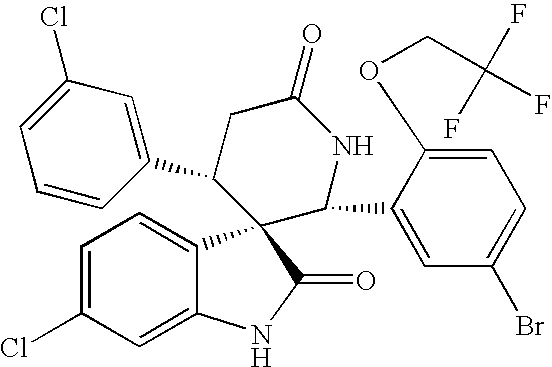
C1=C(Cl)C=C2C(=C1)C1(C(=O)N2)C(C2=CC(Cl)=CC=C2)CC(=O)NC1C1=CC(Br)=CC=C1OCC(F)(F)F
